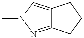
C12=NN(C)C=C1CCC2
